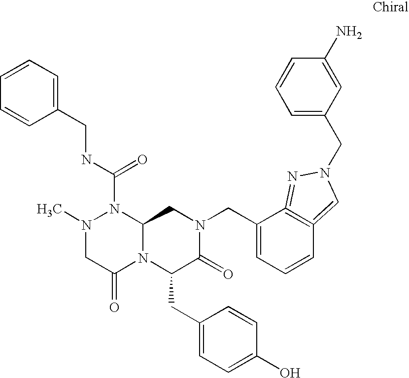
N1(C)CC(=O)N2C(N1C(NCC1=CC=CC=C1)=O)CN(CC1=CC=CC3=C1=NN(CC1=CC=CC(N)=C1)C=3)C(=O)C2CC1=CC=C(O)C=C1
